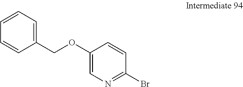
C1=CC=C(COC2=CN=C(Br)C=C2)C=C1
